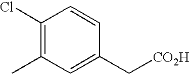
C1(Cl)=C(C)C=C(C[CO2H])C=C1
